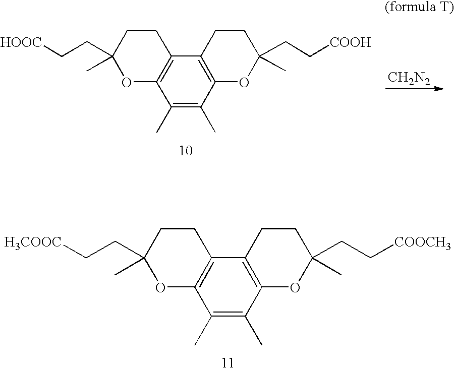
[CH2N2].[HOOC]CCC1(C)OC2=C(CC1)C1=C(C(C)=C2C)OC(C)(CC[COOH])CC1.[H3COOC]CCC1(C)OC2=C(CC1)C1=C(C(C)=C2C)OC(CC[COOCH3])(C)CC1
